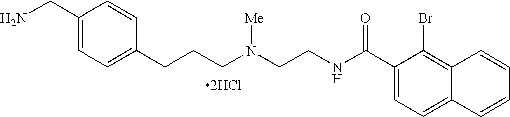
[2HCl].C1(CN)=CC=C(CCCN(CCNC(C2=CC=C3C(=C2Br)C=CC=C3)=O)[Me])C=C1
